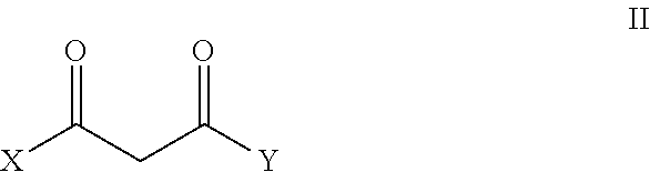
[X]C(CC([Y])=O)=O
